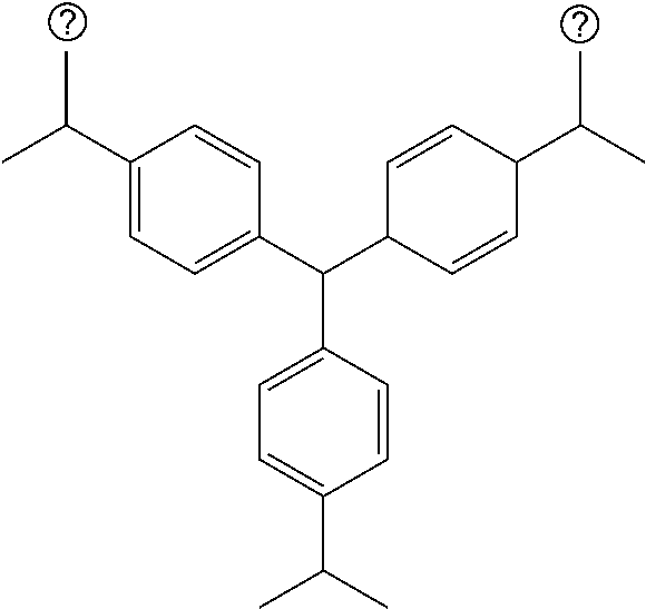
C1(C(C)C)=CC=C(C(C2C=CC(C(C)C)C=C2)C2=CC=C(C(C)C)C=C2)C=C1
